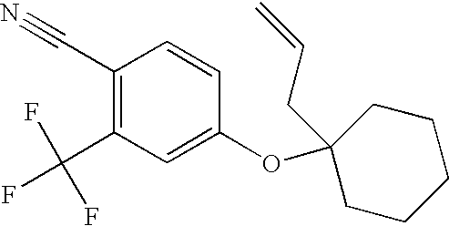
C1(OC2(CC=C)CCCCC2)=CC(C(F)(F)F)=C(C#N)C=C1
